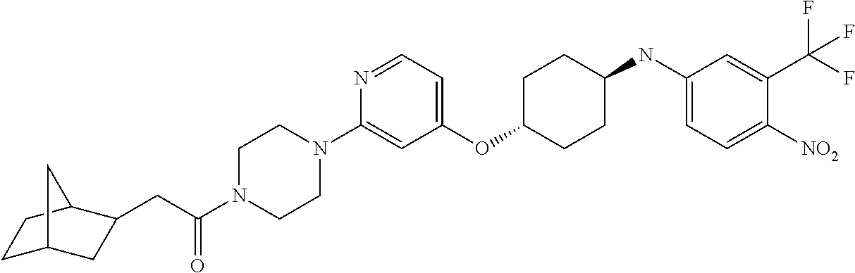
C1(OC2CCC(NC3=CC=C([NO2])C(C(F)(F)F)=C3)CC2)=CC=NC(N2CCN(C(CC3CC4CCC3C4)=O)CC2)=C1
